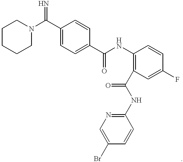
C1(C(=N)N2CCCCC2)=CC=C(C(NC2=C(C(NC3=NC=C(Br)C=C3)=O)C=C(F)C=C2)=O)C=C1
